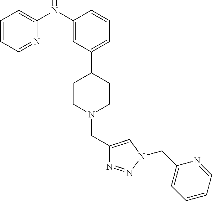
C1(NC2=CC=CC=N2)=CC(C2CCN(CC3=CN(CC4=CC=CC=N4)N=N3)CC2)=CC=C1
